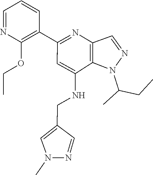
C(C)(CC)N1C2=C(C=N1)N=C(C1=C(OCC)N=CC=C1)C=C2NCC1=CN(C)N=C1
